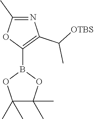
CC1=NC(C([OTBS])C)=C(B2OC(C)(C)C(C)(C)O2)O1
